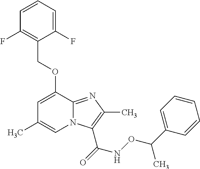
C1(F)=CC=CC(F)=C1COC1=CC(C)=CN2C1=NC(C)=C2C(=O)NOC(C1=CC=CC=C1)C
